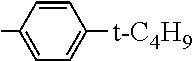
C1=CC(C)=CC=C1[t-C4H9]
